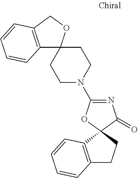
C12=C(COC13CCN(C1=NC(=O)C4(O1)CCC1=C4C=CC=C1)CC3)C=CC=C2
